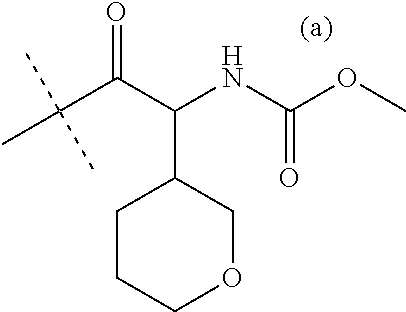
CC(C(=O)C(NC(OC)=O)C1CCCOC1)(C)C
